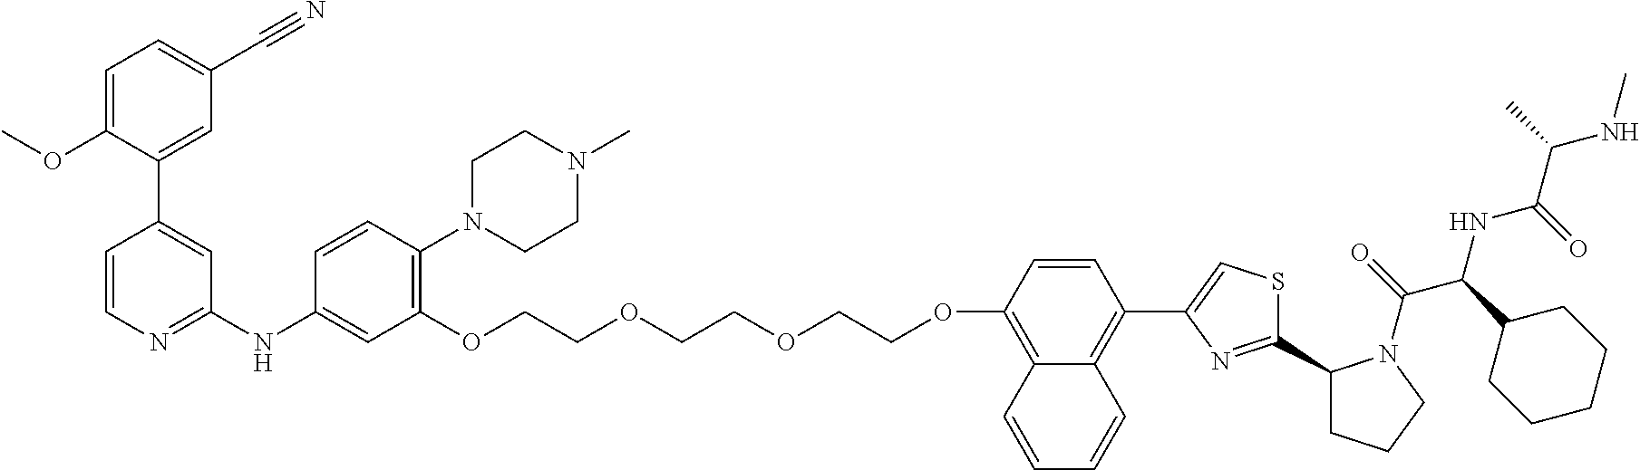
C1=C(OC)C(C2=CC(NC3=CC(OCCOCCOCCOC4=C5C(=C(C6=CSC(C7CCCN7C(=O)C(C7CCCCC7)NC(C(C)NC)=O)=N6)C=C4)C=CC=C5)=C(N4CCN(C)CC4)C=C3)=NC=C2)=CC(C#N)=C1
